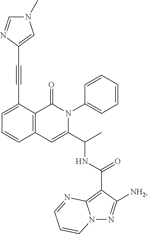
C1=C(C#CC2=CN(C)C=N2)C2=C(C=C1)C=C(C(C)NC(C1=C3N(N=C1[NH2])C=CC=N3)=O)N(C1=CC=CC=C1)C2=O
